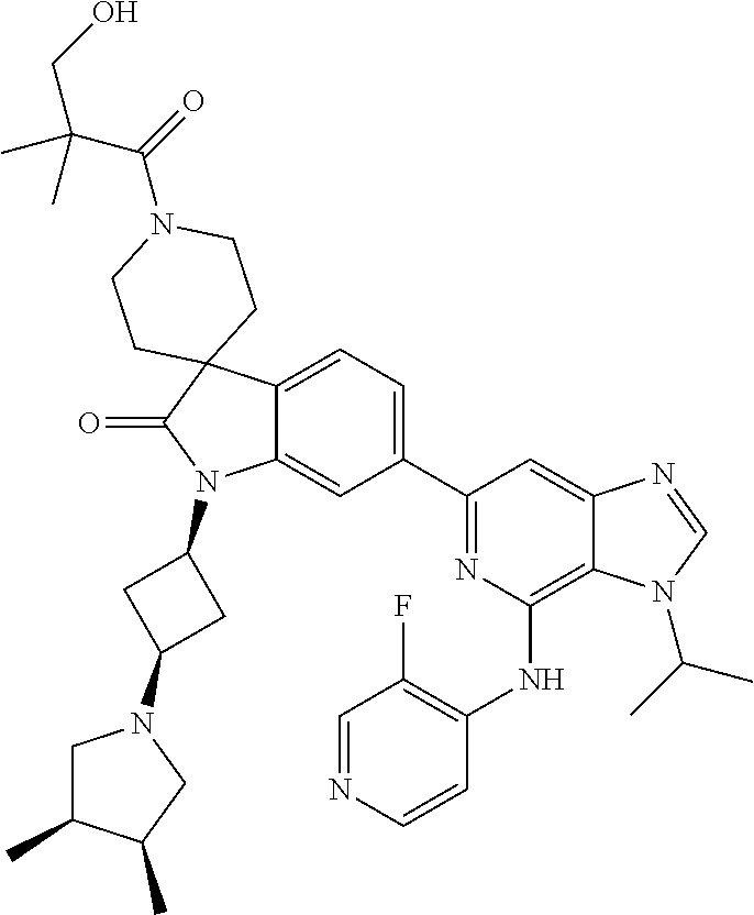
C12=CC=C(C3=NC(NC4=C(F)C=NC=C4)=C4C(=C3)N=CN4C(C)C)C=C1N(C1CC(N3CC(C)C(C)C3)C1)C(=O)C21CCN(C(=O)C(CO)(C)C)CC1
